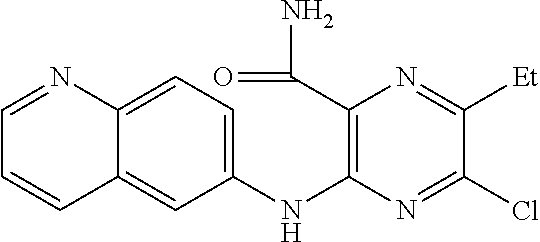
C12=CC=C(NC3=C(C(=O)N)N=C([Et])C(Cl)=N3)C=C1C=CC=N2
